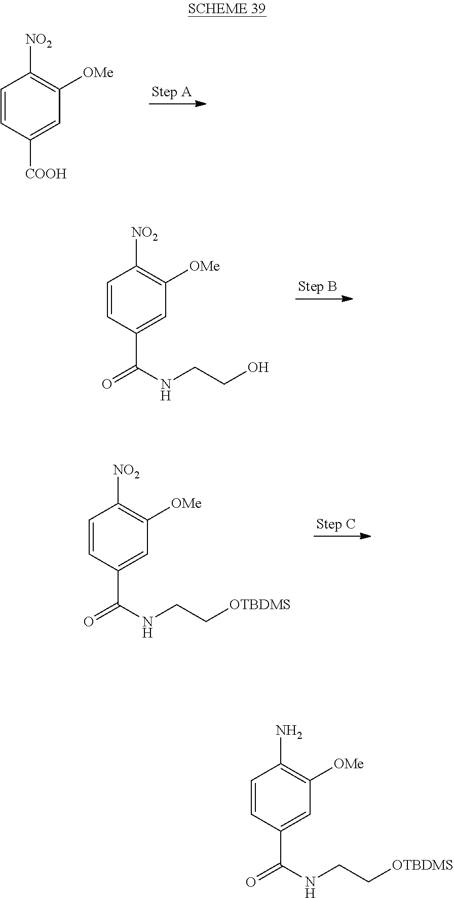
C1=CC([COOH])=CC([OMe])=C1[NO2].C1=CC(C(NCCO)=O)=CC([OMe])=C1[NO2].C1=CC(C(NCC[OTBDMS])=O)=CC([OMe])=C1[NO2].C1=CC(C(NCC[OTBDMS])=O)=CC([OMe])=C1N
